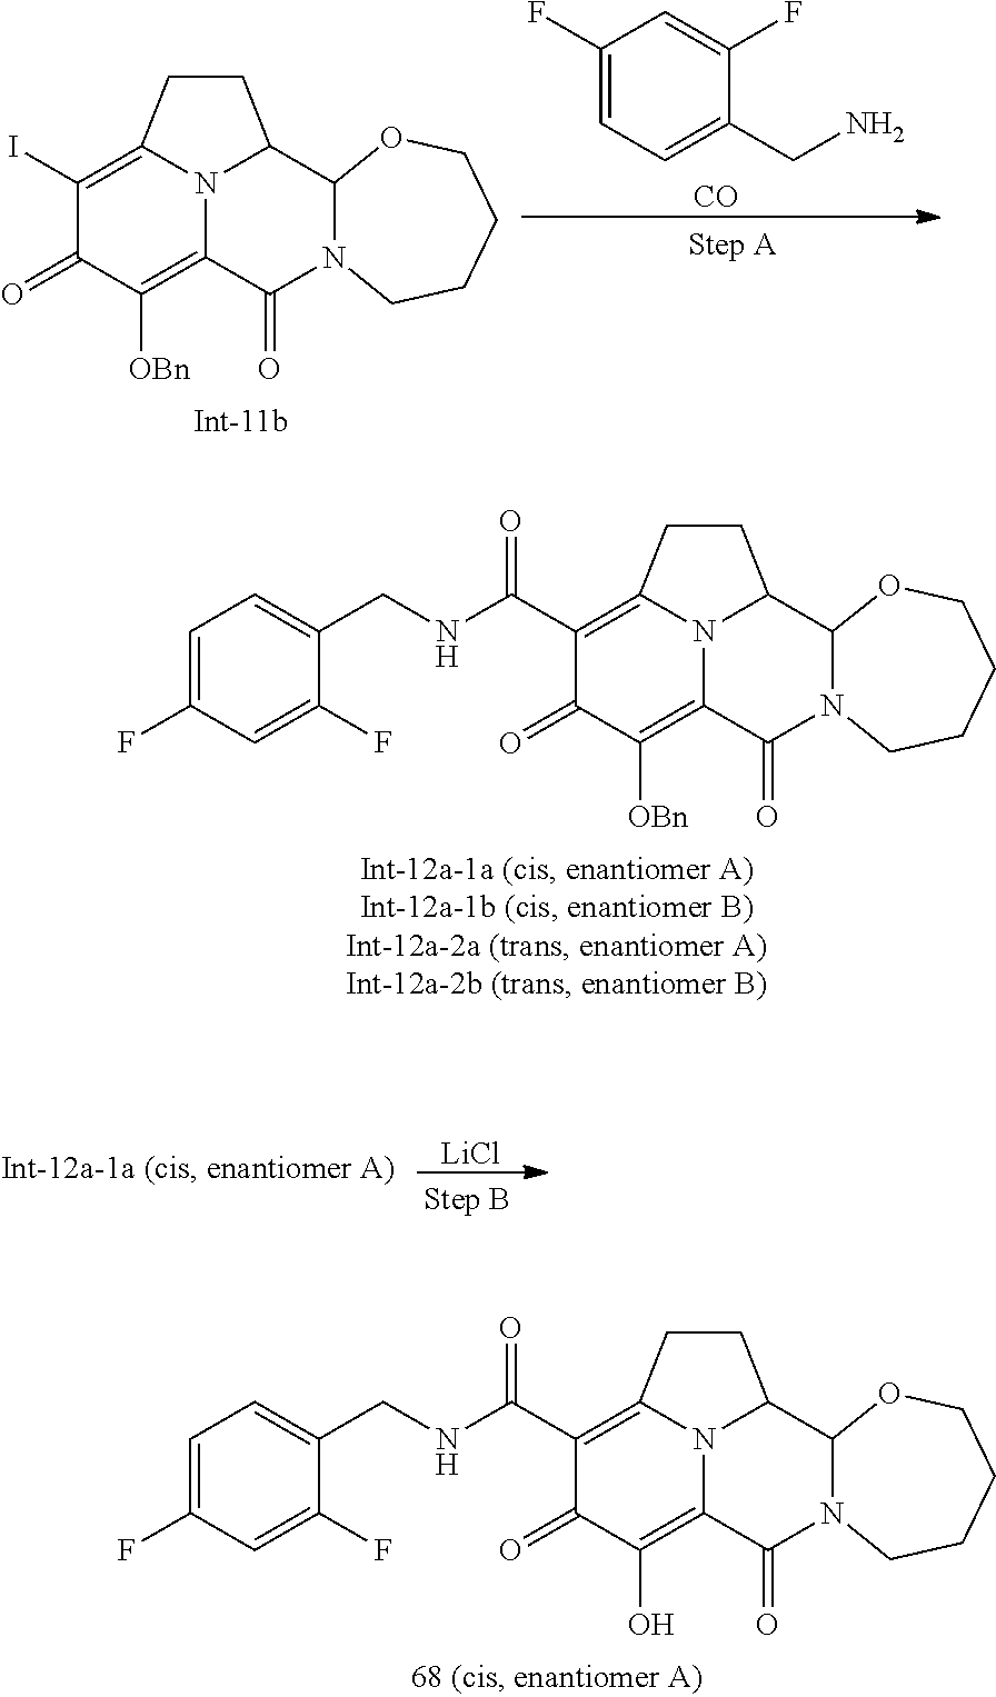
C1([OBn])=C2N3C(=C(I)C1=O)CCC3C1N(C2=O)CCCCO1.C1(F)=CC=C(CN)C(F)=C1.[CO].C1=C(CNC(C2=C3CCC4C5N(C(=O)C(=C([OBn])C2=O)N34)CCCCO5)=O)C(F)=CC(F)=C1.[LiCl].C1=C(CNC(C2=C3CCC4C5N(C(=O)C(=C(O)C2=O)N34)CCCCO5)=O)C(F)=CC(F)=C1
